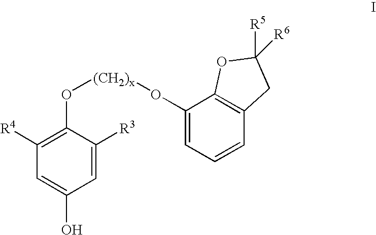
C1=C([R3])C(O[(CH2)x]OC2=CC=CC3=C2OC([R5])([R6])C3)=C([R4])C=C1O
